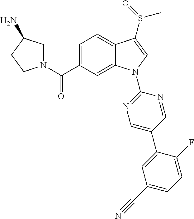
C(C1=CC=C2C(=C1)N(C1=NC=C(C3=CC(C#N)=CC=C3F)C=N1)C=C2S(=O)C)(=O)N1CC(N)CC1
